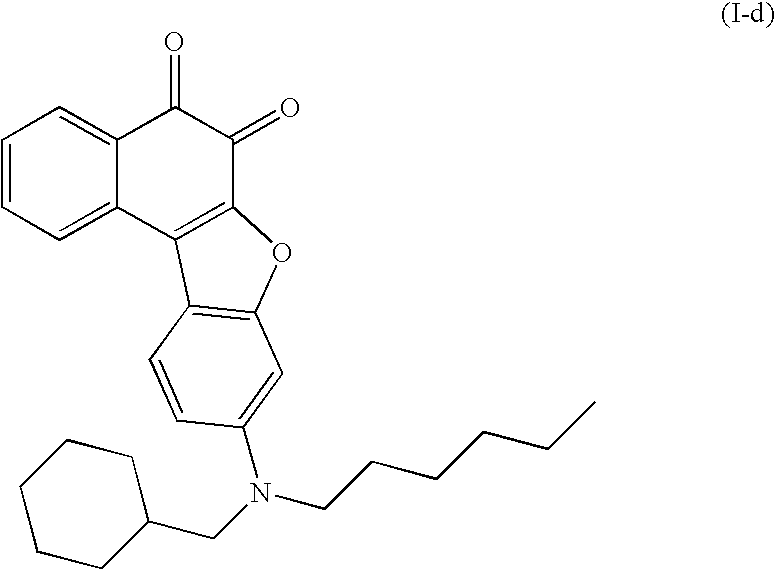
C1=CC=C2C(=C1)C(=O)C(=O)C1=C2C2=C(O1)C=C(N(CC1CCCCC1)CCCCCC)C=C2
